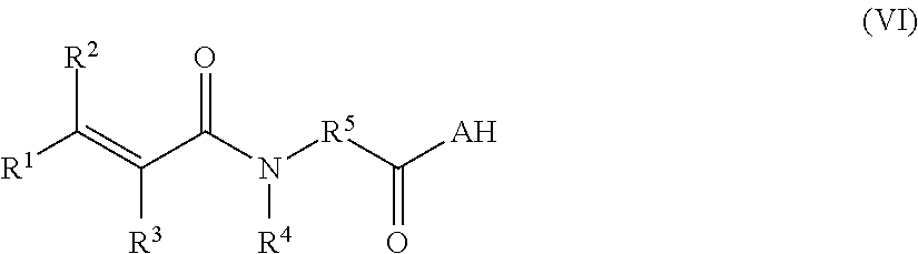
[R1]C(=C(C(N([R5]C([AH])=O)[R4])=O)[R3])[R2]
